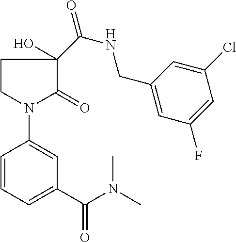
C1CN(C2=CC(C(=O)N(C)C)=CC=C2)C(=O)C1(O)C(=O)NCC1=CC(F)=CC(Cl)=C1
